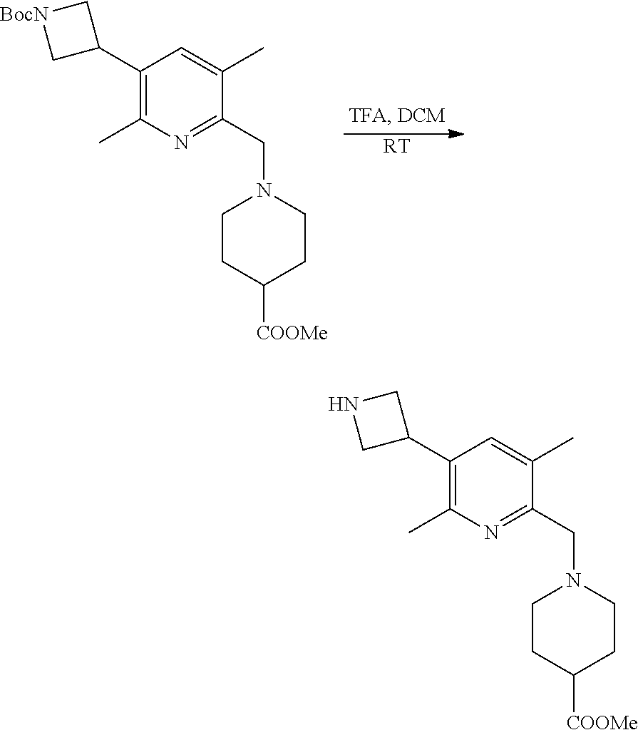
[RT].C1(C2C[BocN]C2)=C(C)N=C(CN2CCC([COOMe])CC2)C(C)=C1.C1(C2CNC2)=C(C)N=C(CN2CCC([COOMe])CC2)C(C)=C1
